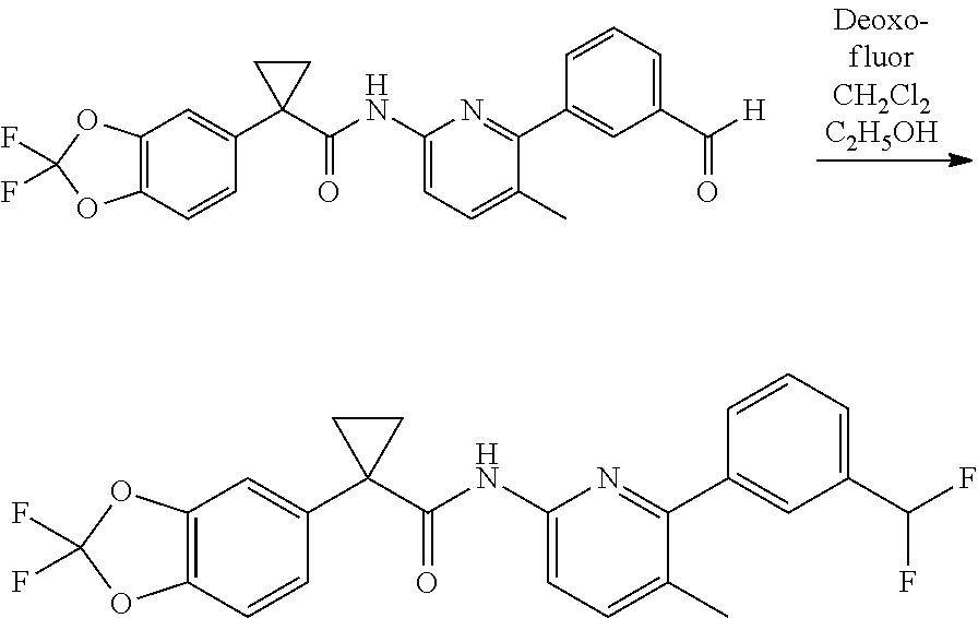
C12=C(C=CC(C3(C(NC4=CC=C(C)C(C5=CC(C(F)F)=CC=C5)=N4)=O)CC3)=C1)OC(F)(F)O2.C12=C(C=CC(C3(C(NC4=CC=C(C)C(C5=CC(C([H])=O)=CC=C5)=N4)=O)CC3)=C1)OC(F)(F)O2
